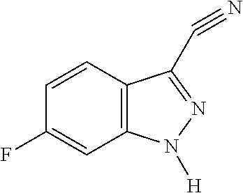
C12=C(C=CC(F)=C1)C(C#N)=NN2[H]
